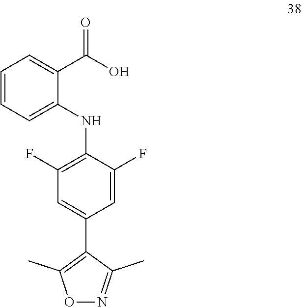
C1=CC=C(NC2=C(F)C=C(C3=C(C)ON=C3C)C=C2F)C(C(O)=O)=C1
